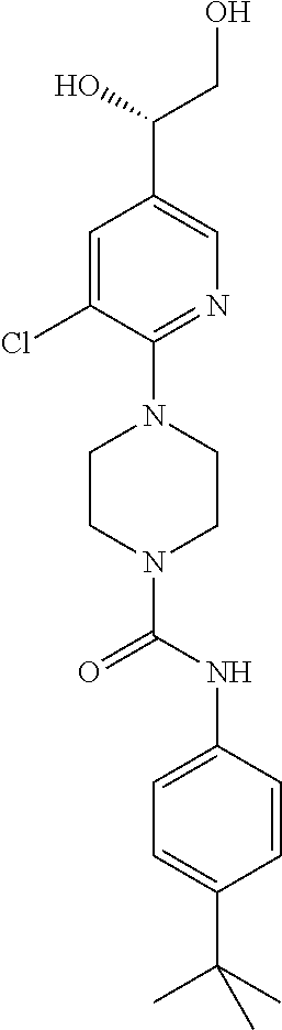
C1=C(Cl)C(N2CCN(C(NC3=CC=C(C(C)(C)C)C=C3)=O)CC2)=NC=C1C(O)CO
